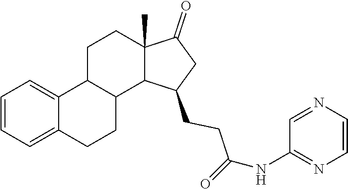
C1=CC=C2C(=C1)C1CCC3(C)C(=O)CC(CCC(=O)NC4=NC=CN=C4)C3C1CC2
